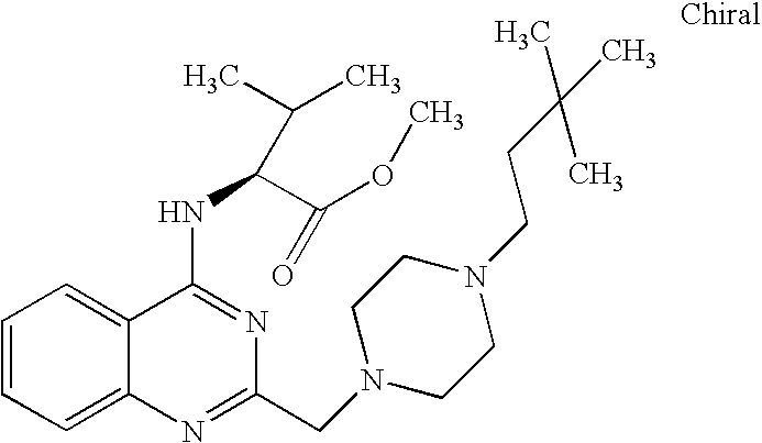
C1=CC=C2C(=C1)C(NC(C(OC)=O)C(C)C)=NC(CN1CCN(CCC(C)(C)C)CC1)=N2
